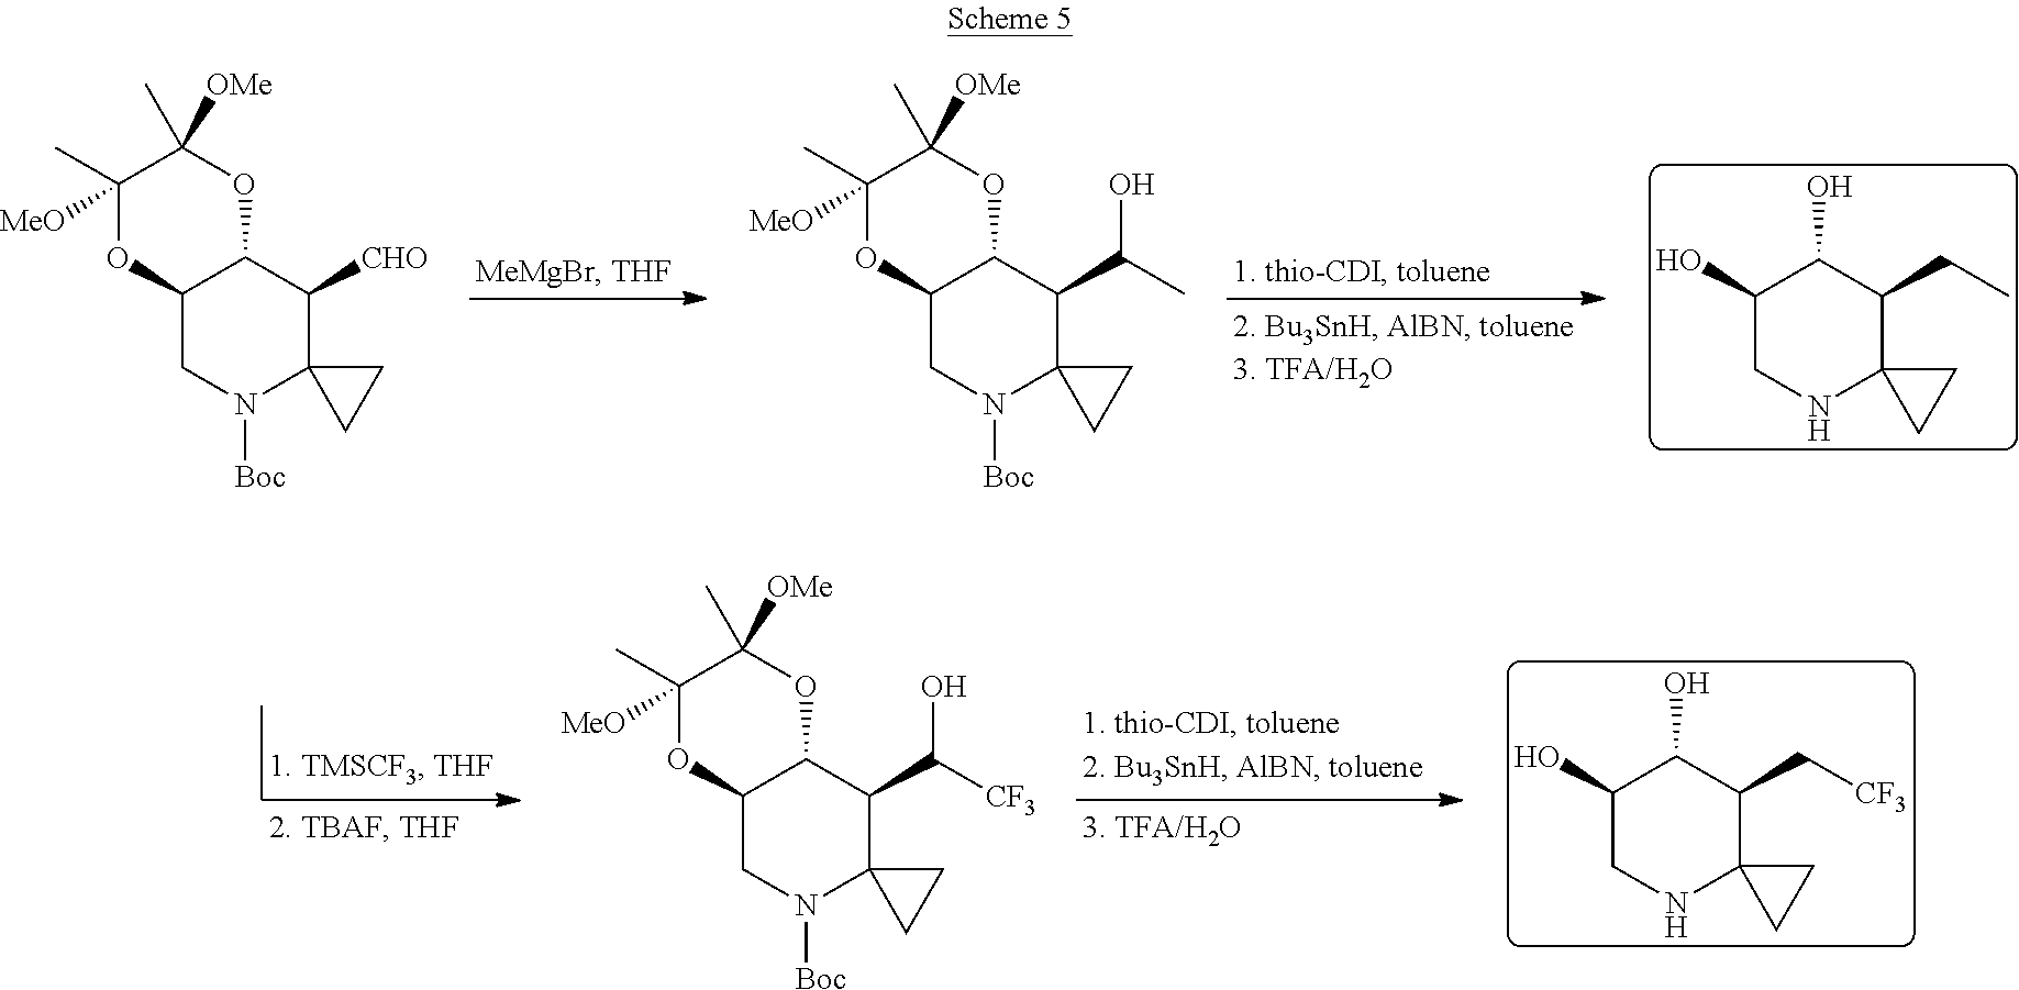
C1(O)CNC2(C(CC)C1O)CC2.C12CN([Boc])C3(C([CHO])C1OC(C)([OMe])C([MeO])(C)O2)CC3.C12CN([Boc])C3(C(C(C)O)C1OC(C)([OMe])C([MeO])(C)O2)CC3.C1(O)CNC2(C(C[CF3])C1O)CC2.C12CN([Boc])C3(C(C([CF3])O)C1OC(C)([OMe])C([MeO])(C)O2)CC3
